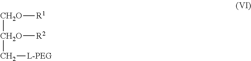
[CH2O]([CH2O](C[L-PEG])[R2])[R1]
